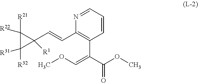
N1=CC=CC(C(C(OC)=O)=COC)=C1C=CC1([R1])C([R21])([R22])C1([R32])[R31]
